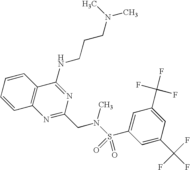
C1=CC=CC2=C1N=C(CN(S(=O)(=O)C1=CC(C(F)(F)F)=CC(C(F)(F)F)=C1)C)N=C2NCCCN(C)C
